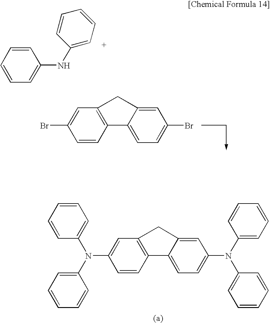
C1=CC=CC(NC2=CC=CC=C2)=C1.C1=CC2=C(C=C1Br)CC1=CC(Br)=CC=C21.C1=CC2=C(C=C1N(C1=CC=CC=C1)C1=CC=CC=C1)CC1=CC(N(C3=CC=CC=C3)C3=CC=CC=C3)=CC=C21
